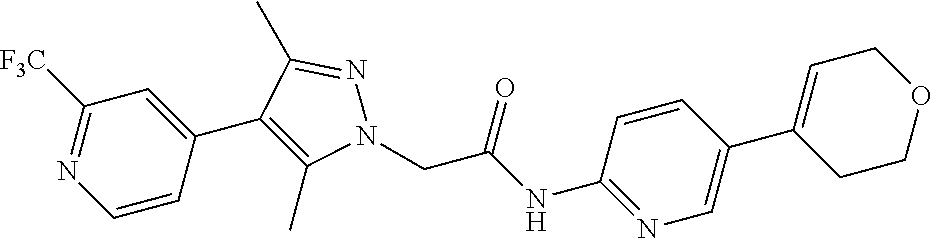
C1=CC(C2=C(C)N(CC(NC3=NC=C(C4=CCOCC4)C=C3)=O)N=C2C)=CC([F3C])=N1
